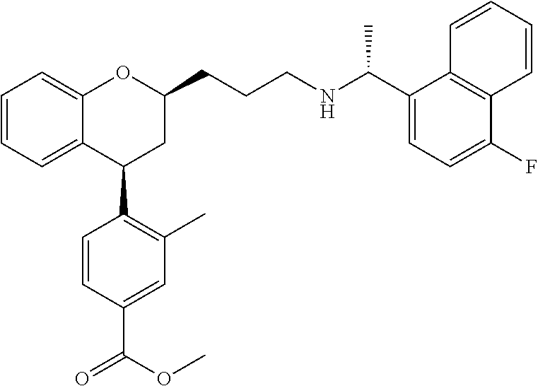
C12=CC=CC=C1C(C1=C(C)C=C(C(OC)=O)C=C1)CC(CCCNC(C1=CC=C(F)C3=C1C=CC=C3)C)O2
